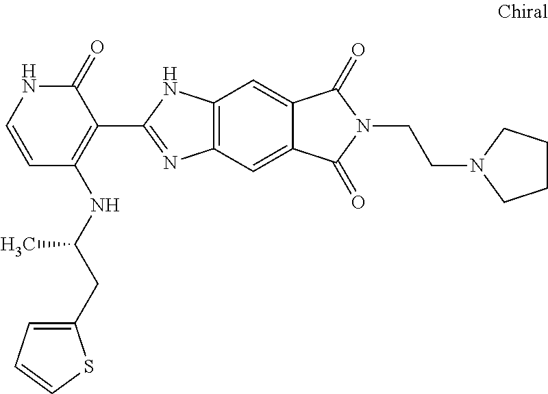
C12=C(C=C3C(=C1)C(=O)N(CCN1CCCC1)C3=O)N=C(C1=C(NC(CC3=CC=CS3)C)C=CNC1=O)N2
